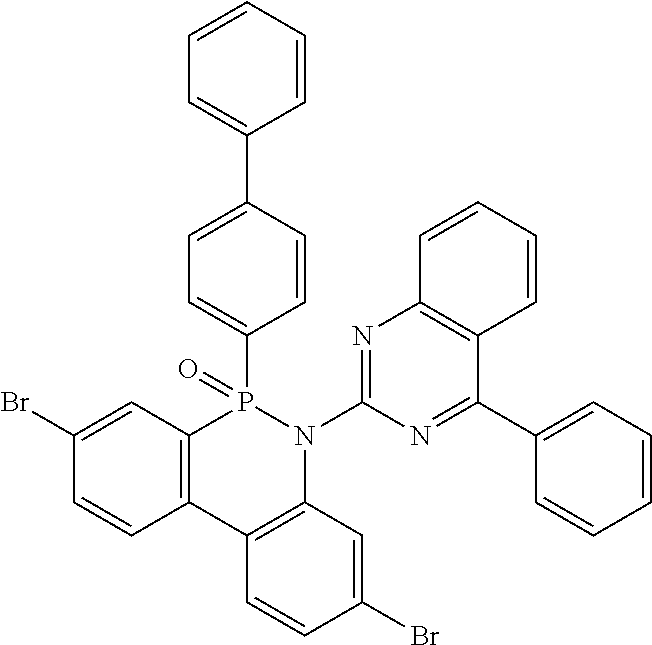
C12=C(C3=C(N(C4=NC5=C(C(C6=CC=CC=C6)=N4)C=CC=C5)P1(C1=CC=C(C4=CC=CC=C4)C=C1)=O)C=C(Br)C=C3)C=CC(Br)=C2
